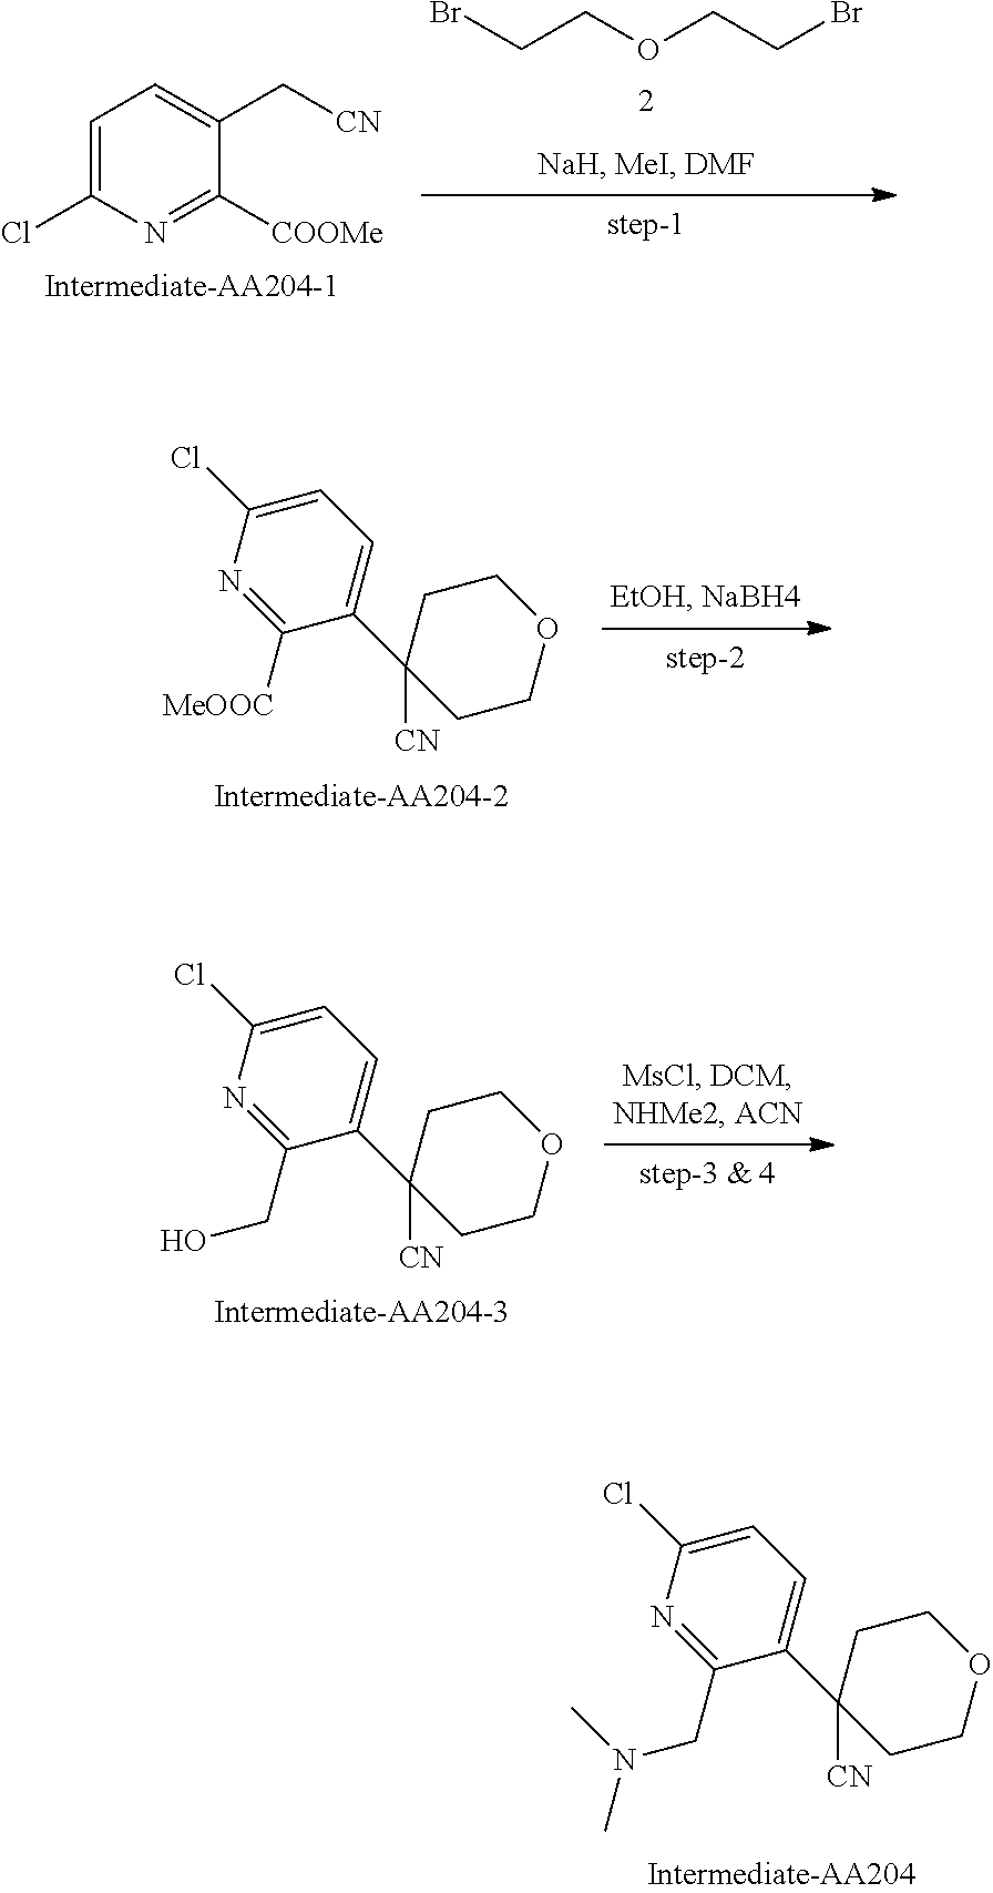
C1=C(Cl)N=C([COOMe])C(C[CN])=C1.BrCCOCCBr.C1([MeOOC])=NC(Cl)=CC=C1C1([CN])CCOCC1.C1(CO)=NC(Cl)=CC=C1C1([CN])CCOCC1.C1(CN(C)C)=NC(Cl)=CC=C1C1([CN])CCOCC1
